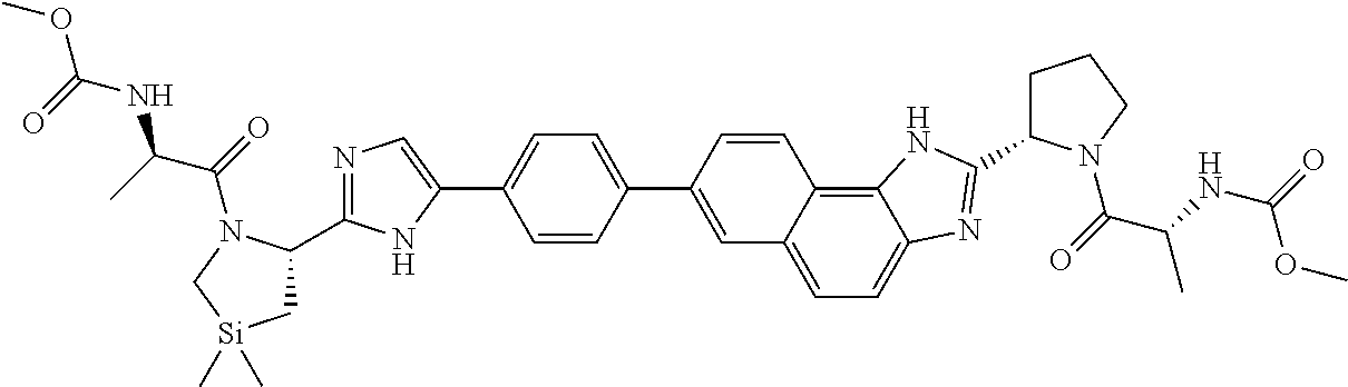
C1(C2=CC3=CC=C4C(=C3C=C2)NC(C2CCCN2C(=O)C(NC(=O)OC)C)=N4)=CC=C(C2=CN=C(C3C[Si](C)(C)CN3C(=O)C(C)NC(OC)=O)N2)C=C1
